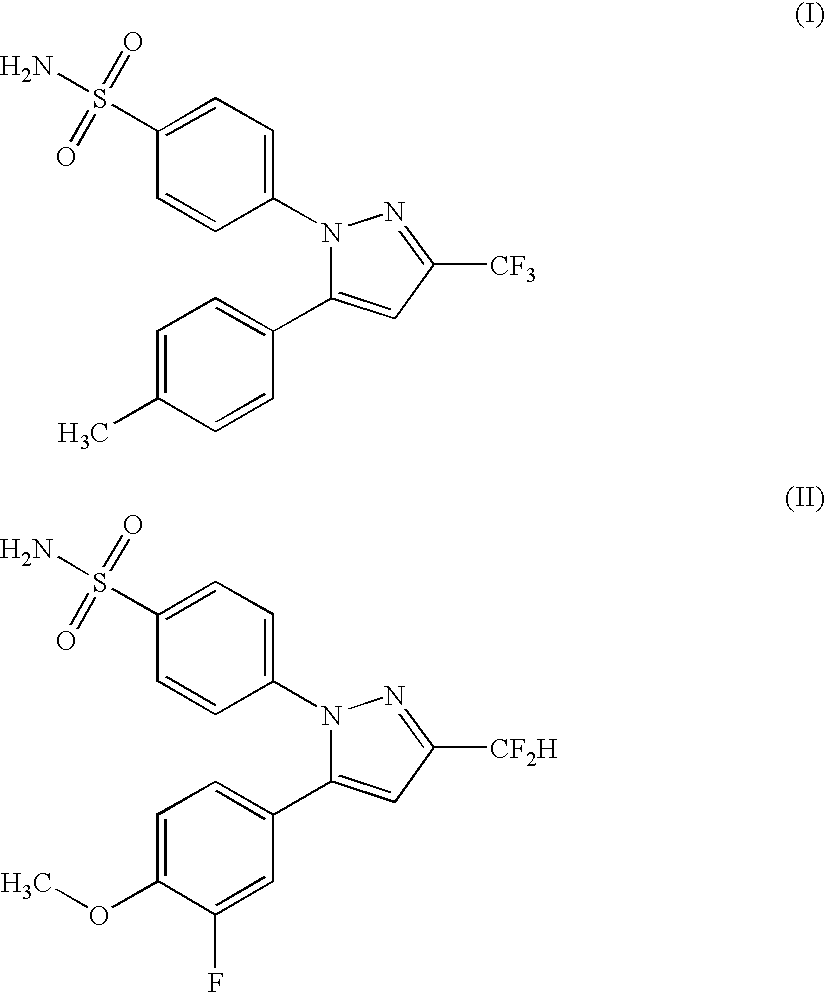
N1(C2=CC=C(S(N)(=O)=O)C=C2)C(C2=CC=C(C)C=C2)=CC([CF3])=N1.N1(C2=CC=C(S(N)(=O)=O)C=C2)C(C2=CC=C(OC)C(F)=C2)=CC([CF2H])=N1
